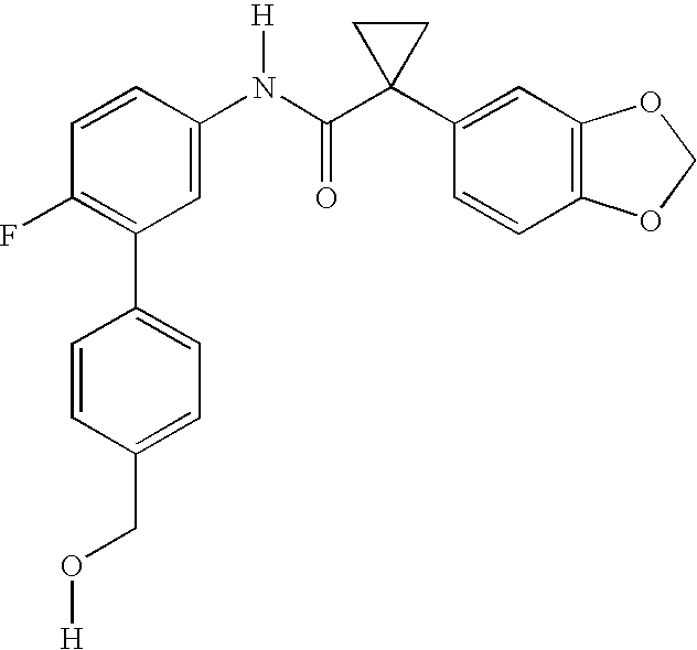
C1=CC(F)=C(C2=CC=C(CO[H])C=C2)C=C1N(C(C1(C2=CC3=C(C=C2)OCO3)CC1)=O)[H]
